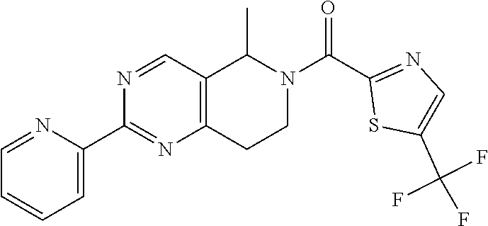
C1=NC(C2=NC3=C(C=N2)C(C)N(C(=O)C2=NC=C(C(F)(F)F)S2)CC3)=CC=C1
